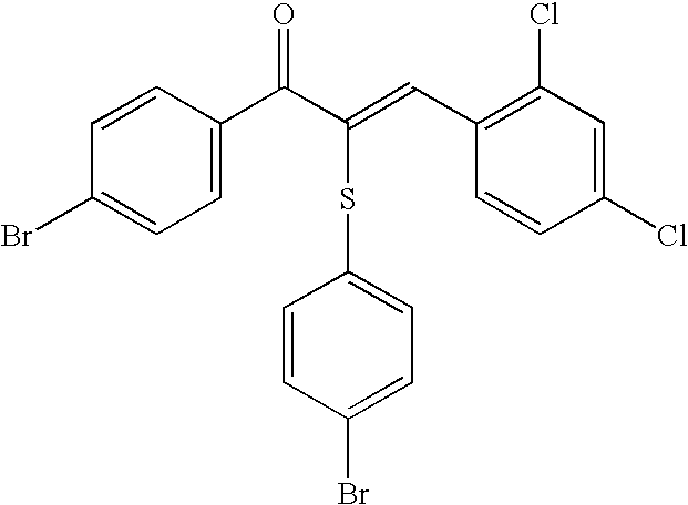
C1=C(C(C(=CC2=C(Cl)C=C(Cl)C=C2)SC2=CC=C(Br)C=C2)=O)C=CC(Br)=C1
